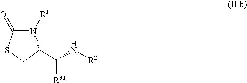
N1([R1])C(=O)SCC1C(N[R2])[R31]
